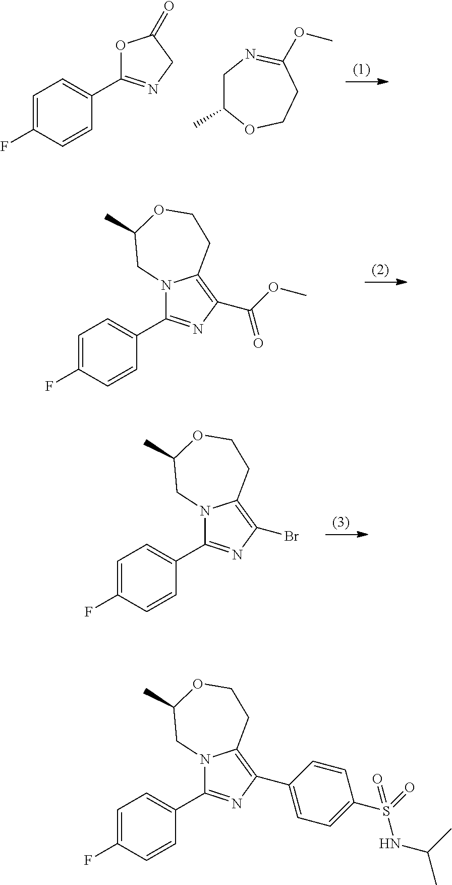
C1=C(F)C=CC(C2=NCC(=O)O2)=C1.C1C(C)OCCC(OC)=N1.C1=C(F)C=CC(C2=NC(C(OC)=O)=C3N2CC(C)OCC3)=C1.C1=C(F)C=CC(C2=NC(Br)=C3N2CC(C)OCC3)=C1.C1=C(F)C=CC(C2=NC(C3=CC=C(S(NC(C)C)(=O)=O)C=C3)=C3N2CC(C)OCC3)=C1
